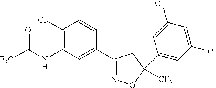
C1(Cl)=C(NC([F3C])=O)C=C(C2=NOC(C3=CC(Cl)=CC(Cl)=C3)([CF3])C2)C=C1
